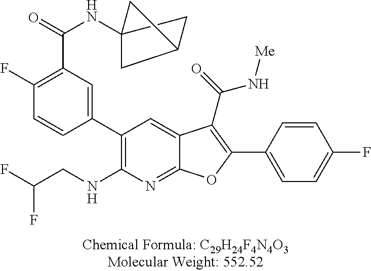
C12(NC(C3=C(F)C=CC(C4=C(NCC(F)F)N=C5C(=C4)C(C(=O)N[Me])=C(C4=CC=C(F)C=C4)O5)=C3)=O)CC(C1)C2
